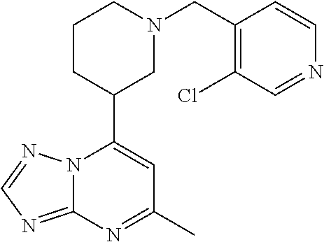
N12C(=NC=N1)N=C(C)C=C2C1CN(CC2=C(Cl)C=NC=C2)CCC1
